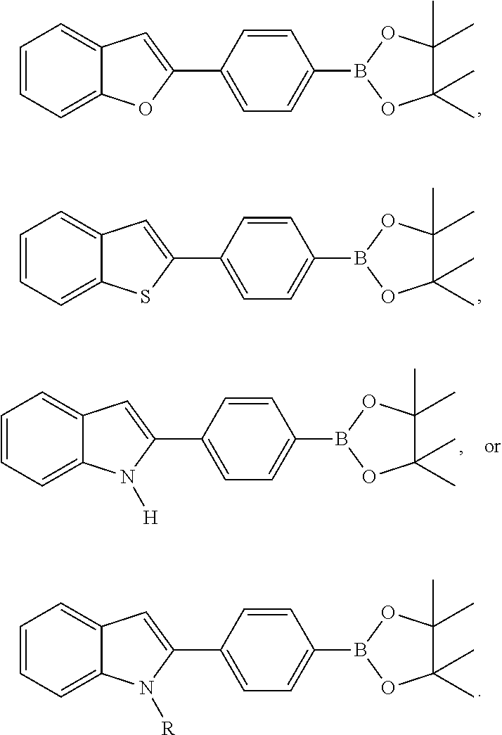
C1=CC=C2C(=C1)C=C(C1=CC=C(B3OC(C)(C)C(C)(C)O3)C=C1)O2.C1=CC=C2C(=C1)C=C(C1=CC=C(B3OC(C)(C)C(C)(C)O3)C=C1)S2.C1=CC=C2C(=C1)C=C(C1=CC=C(B3OC(C)(C)C(C)(C)O3)C=C1)N2[R].C1=CC=C2C(=C1)C=C(C1=CC=C(B3OC(C)(C)C(C)(C)O3)C=C1)N2[H]
